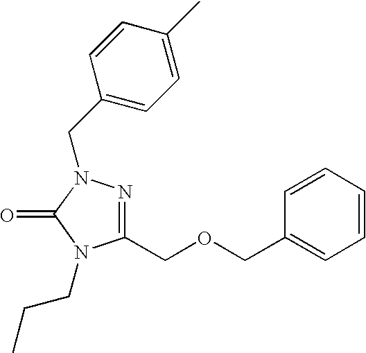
C1=CC(COCC2=NN(CC3=CC=C(C)C=C3)C(=O)N2CCC)=CC=C1
